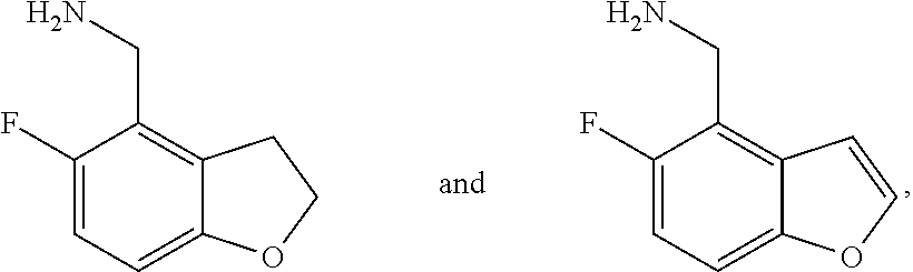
C1(F)=CC=C2C(=C1CN)CCO2.C1(F)=CC=C2C(=C1CN)C=CO2
